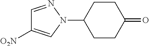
C1=NN(C2CCC(=O)CC2)C=C1[O2N]
